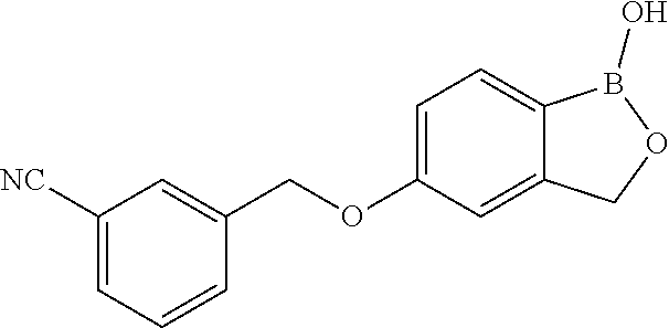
C1=C(OCC2=CC([NC])=CC=C2)C=C2C(=C1)B(O)OC2
